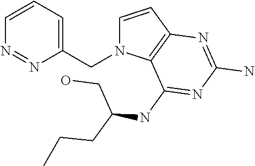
C1=CC2=C(N1CC1=CC=CN=N1)C(NC(CO)CCC)=NC(N)=N2
